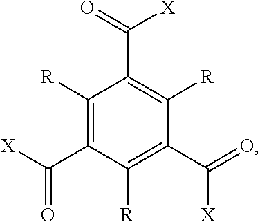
C1([R])=C(C([X])=O)C([R])=C(C(=O)[X])C([R])=C1C(=O)[X]
